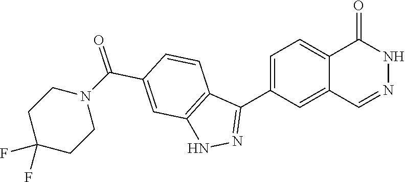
N1N=CC2=CC(C3=NNC4=C3C=CC(C(N3CCC(F)(F)CC3)=O)=C4)=CC=C2C1=O
